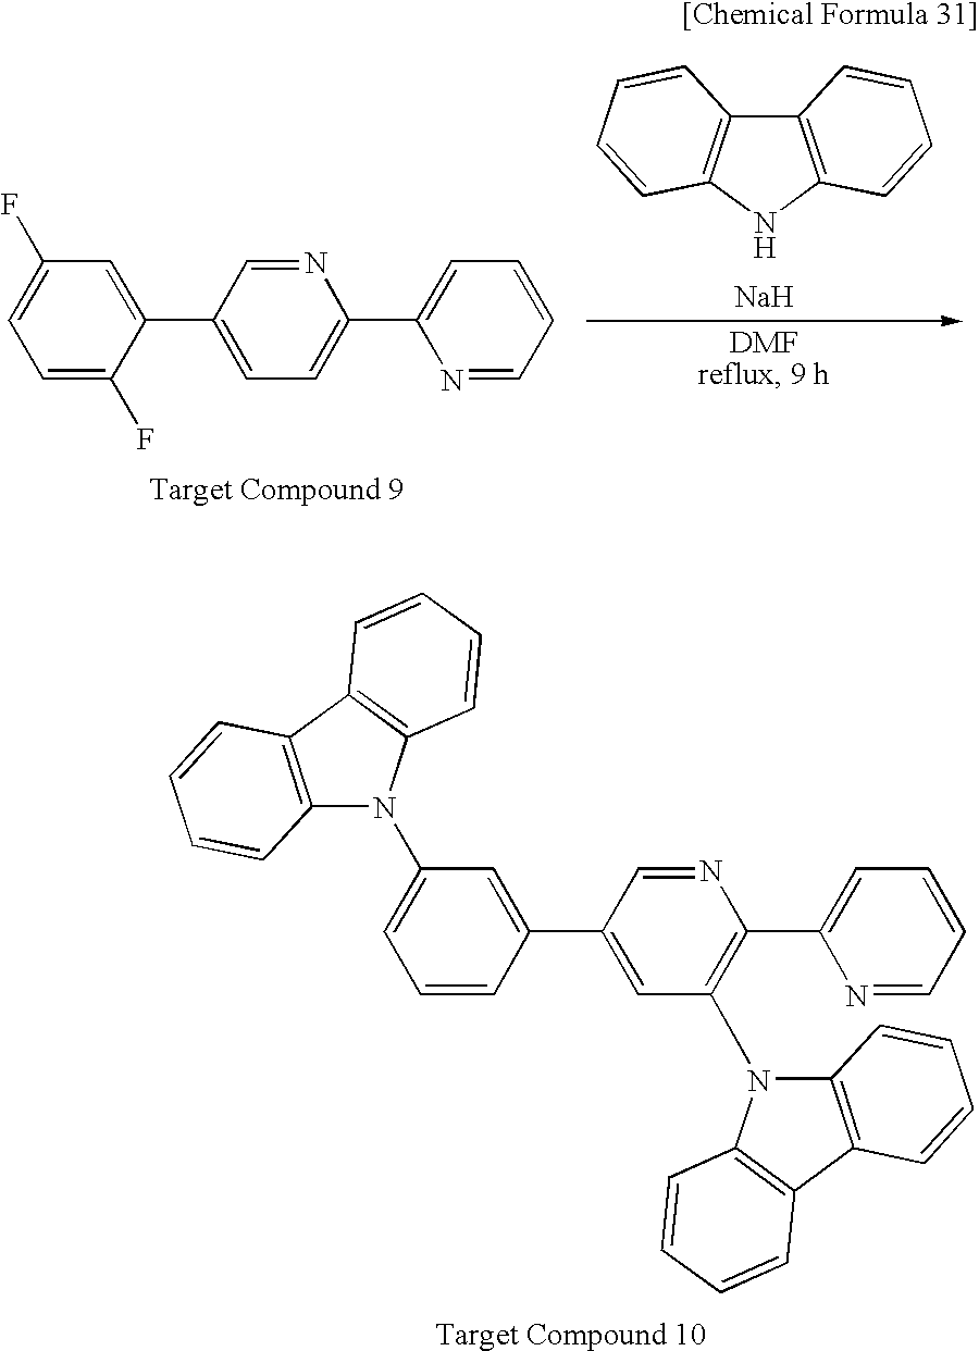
C12=C(NC3=C1C=CC=C3)C=CC=C2.[Na].C1=C(C2=CC=C(C3=CC=CC=N3)N=C2)C(F)=CC=C1F.C12=C(C3=C(N1C1=CC=CC(C4=CC(N5C6=C(C7=C5C=CC=C7)C=CC=C6)=C(C5=CC=CC=N5)N=C4)=C1)C=CC=C3)C=CC=C2
